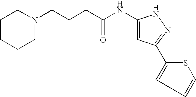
C(CCC(NC1=CC(C2=CC=CS2)=NN1)=O)N1CCCCC1
